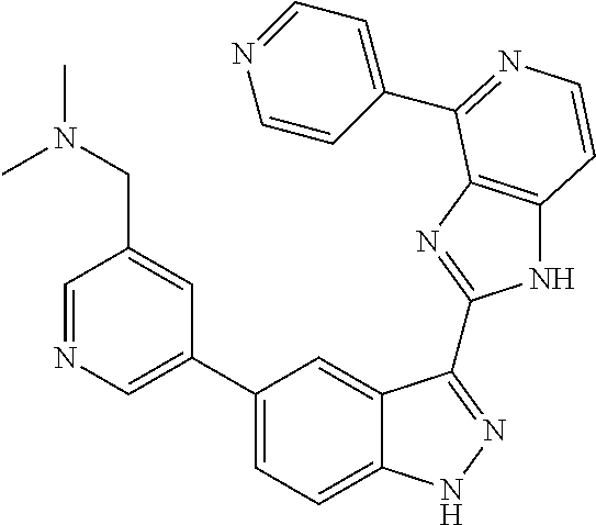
C1(C2=CN=CC(CN(C)C)=C2)=CC=C2C(=C1)C(C1=NC3=C(N1)C=CN=C3C1=CC=NC=C1)=NN2
